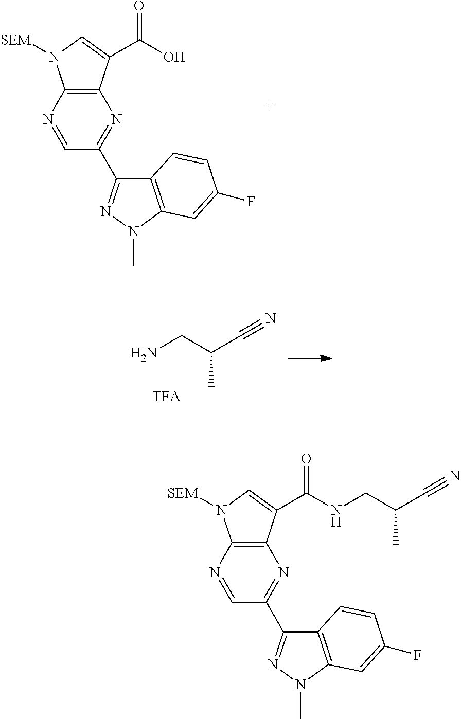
C1=NC2=C(N=C1C1=NN(C)C3=C1C=CC(F)=C3)C(C(O)=O)=CN2[SEM].NCC(C#N)C.[TFA].C1=NC2=C(N=C1C1=NN(C)C3=C1C=CC(F)=C3)C(C(NCC(C#N)C)=O)=CN2[SEM]
